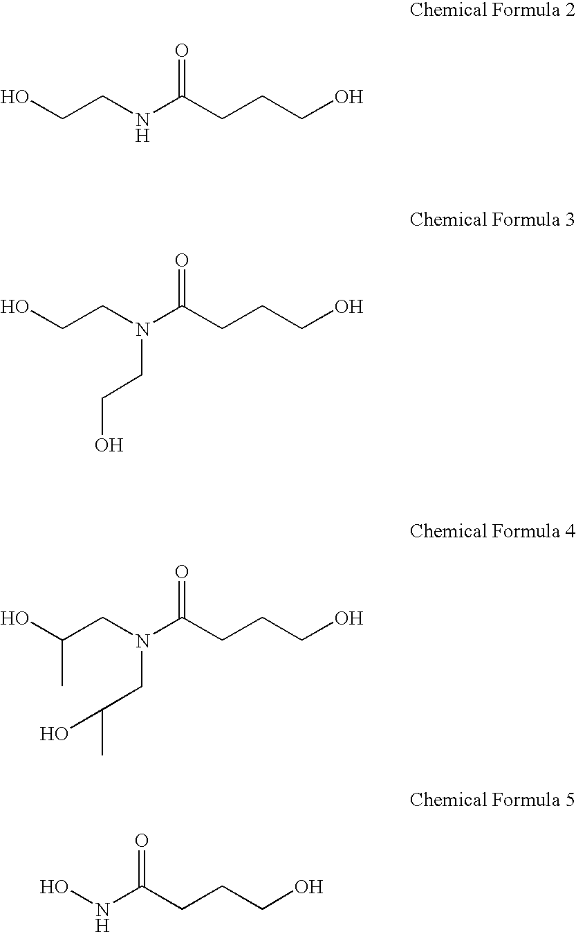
OCCNC(CCCO)=O.OCCN(C(CCCO)=O)CCO.OC(CN(C(CCCO)=O)CC(C)O)C.ONC(CCCO)=O
